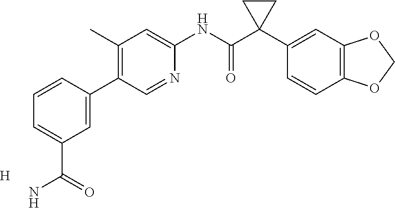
C1=CC(C2=C(C)C=C(NC(C3(C4=CC5=C(C=C4)OCO5)CC3)=O)N=C2)=CC(C(=O)N)=C1.[H]
